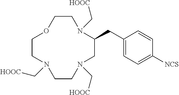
C1CN(C[HOOC])C(CC2=CC=C([NCS])C=C2)CN(C[HOOC])CCN(C[HOOC])CCO1
